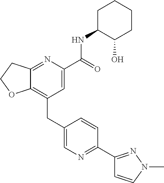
C12=C(CC3=CN=C(C4=NN(C)C=C4)C=C3)C=C(C(NC3C(O)CCCC3)=O)N=C1CCO2
